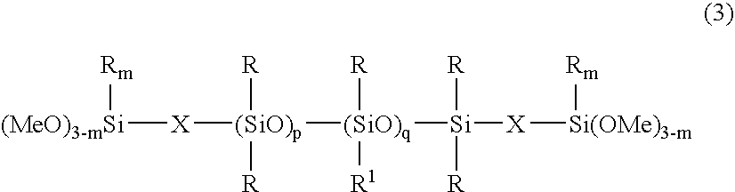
[(MeO)3-mSi]([X][(SiO)p]([(SiO)q]([Si]([X][Si(OMe)3-m][Rm])([R])[R])([R])[R1])([R])[R])[Rm]
